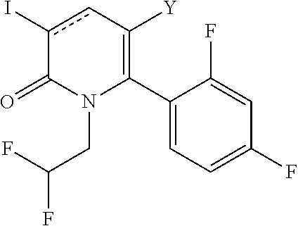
C1(C2=C([Y])cc(I)C(=O)N2CC(F)F)=CC=C(F)C=C1F
